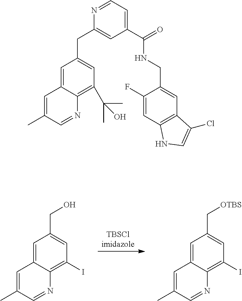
[TBSClimidazole].C1=C2C(=C(I)C=C1CO)N=CC(C)=C2.C1=C2C(=C(I)C=C1C[OTBS])N=CC(C)=C2.C1=C2C(=C(C(C)(C)O)C=C1CC1=CC(C(=O)NCC3=CC4=C(C=C3F)NC=C4Cl)=CC=N1)N=CC(C)=C2
